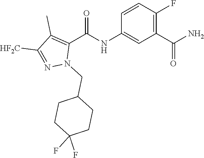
C1=CC(F)=C(C(N)=O)C=C1NC(C1=C(C)C([HF2C])=NN1CC1CCC(F)(F)CC1)=O
